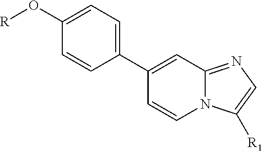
O(C1=CC=C(C2=CC3=NC=C([R1])N3C=C2)C=C1)[R]
